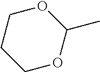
C1OC(C)OCC1
